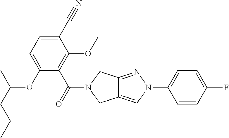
C12=CN(C3=CC=C(F)C=C3)N=C1CN(C(=O)C1=C(OC)C(C#N)=CC=C1OC(CCC)C)C2
